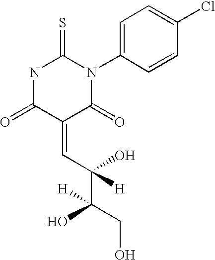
C(=C1C(=O)NC(=S)N(C2=CC=C(Cl)C=C2)C1=O)C(C(CO)(O)[H])(O)[H]
